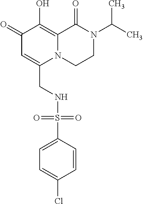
C1(=O)C=C(CNS(C2=CC=C(Cl)C=C2)(=O)=O)N2C(=C1O)C(=O)N(C(C)C)CC2
